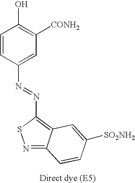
C1=CC(N=NC2=C3C(=NS2)C=CC([SO2NH2])=C3)=CC([CONH2])=C1O
